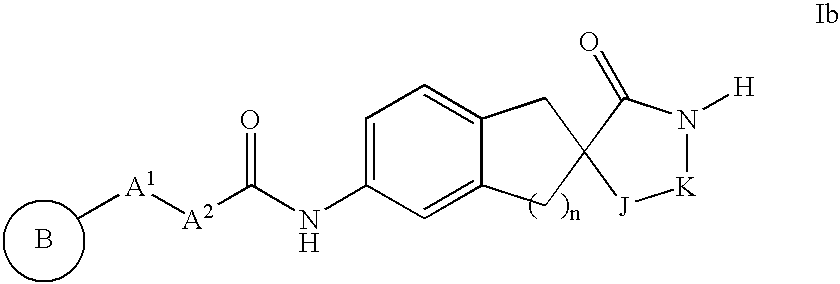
B.C[A1][A2]C(NC1=CC=C2C(=C1)CC1(C2)[J][K]N([H])C1=O)=O
